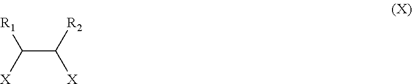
C(C([R2])[X])([R1])[X]
